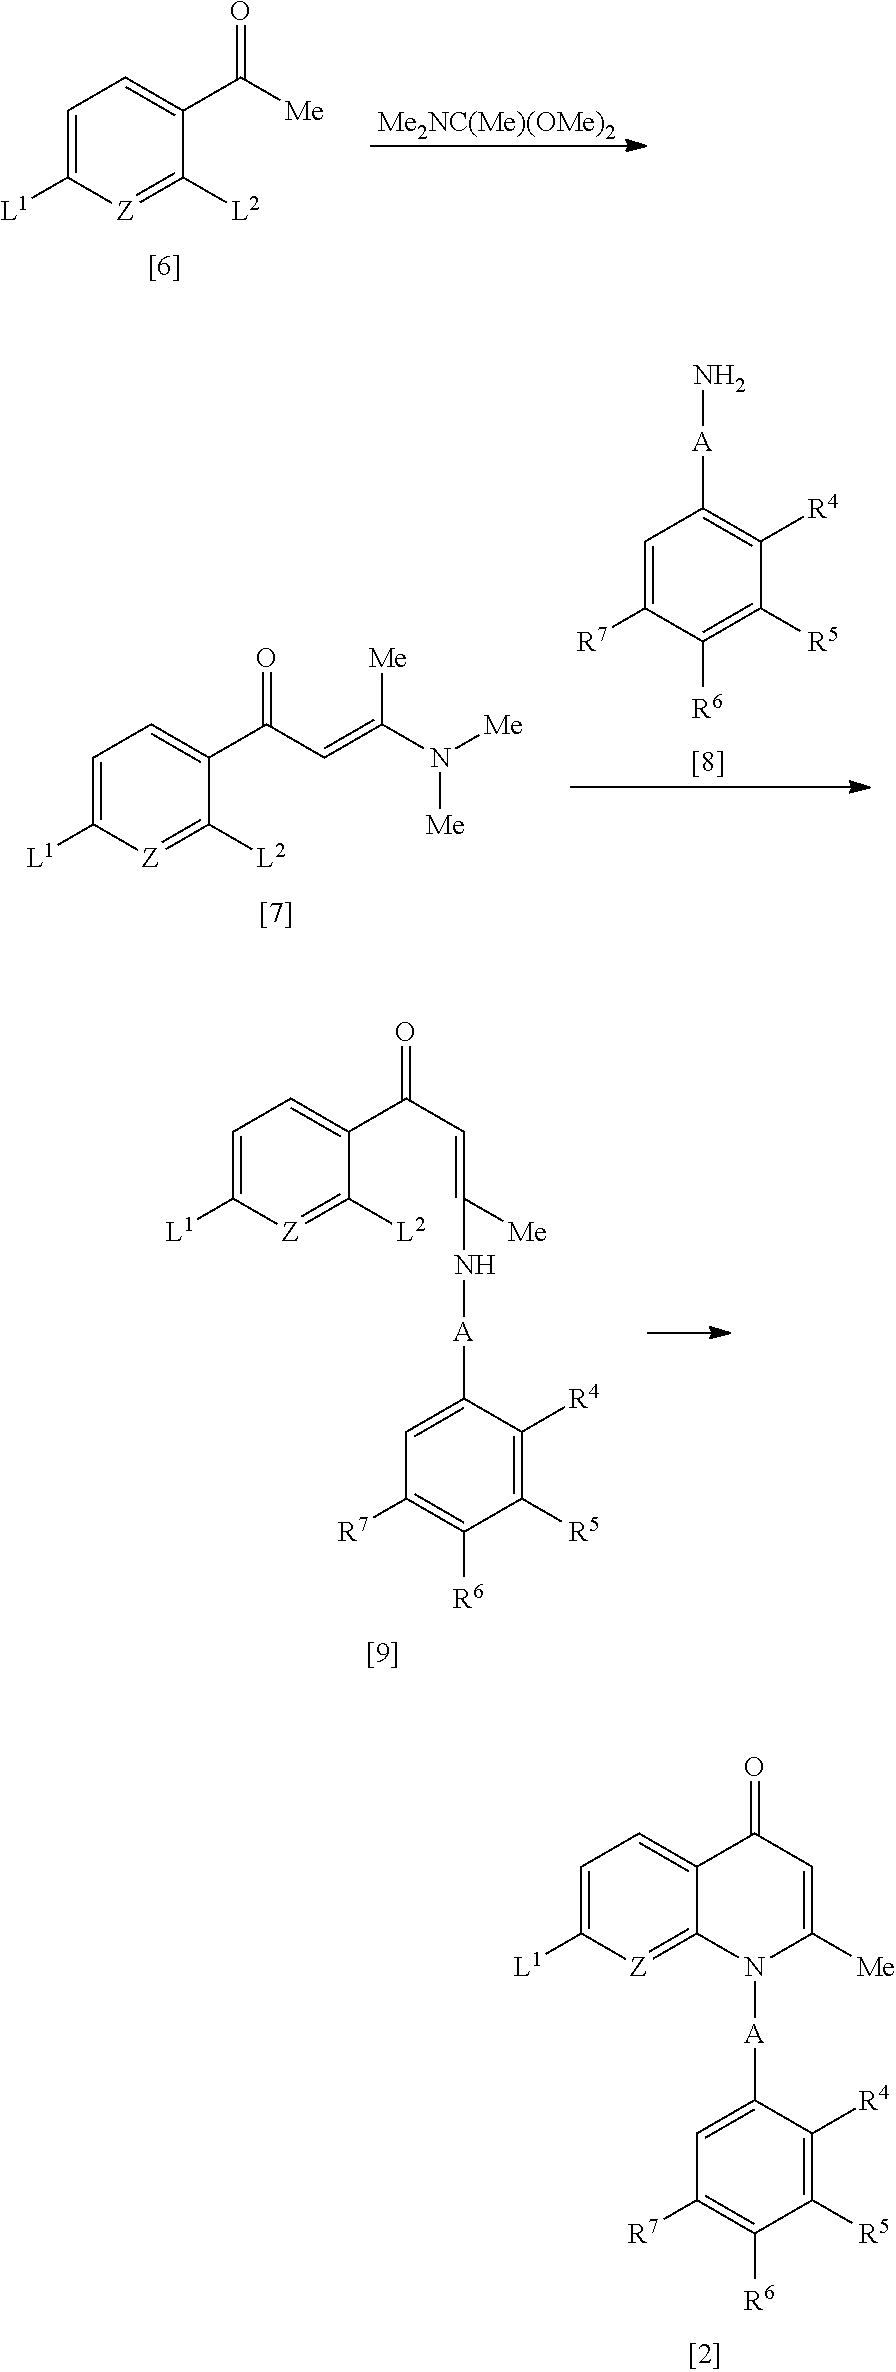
C1=C([L1])[Z]=C2C(=C1)C(=O)C=C([Me])N2[A]C1=CC([R7])=C([R6])C([R5])=C1[R4].C1=C([L1])[Z]=C([L2])C(C([Me])=O)=C1.[Me2NC(Me)(OMe)2].C1=C([L1])[Z]=C([L2])C(C(C=C(N([Me])[Me])[Me])=O)=C1.C1=C([R7])C([R6])=C([R5])C([R4])=C1[A]N.C1=C([L1])[Z]=C([L2])C(C(C=C(N[A]C2=CC([R7])=C([R6])C([R5])=C2[R4])[Me])=O)=C1
